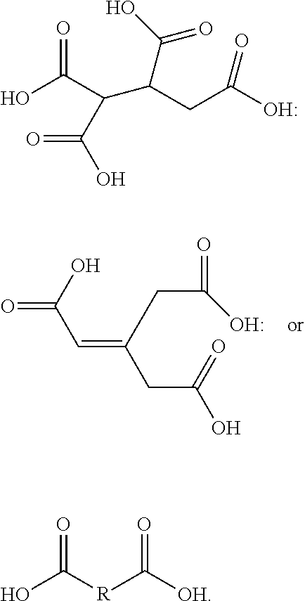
OC(C=C(CC(O)=O)CC(=O)O)=O.OC([R]C([OH])=O)=O.OC(=O)C(C(C(=O)O)CC(O)=O)C(O)=O
